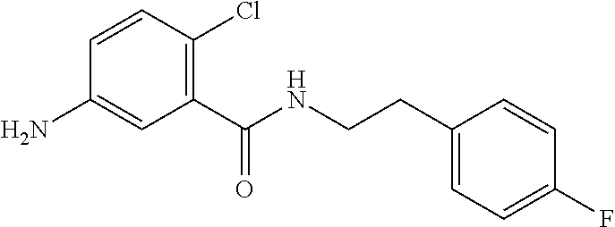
C1(N)=CC(C(NCCC2=CC=C(F)C=C2)=O)=C(Cl)C=C1
